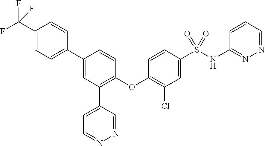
C1(C(F)(F)F)=CC=C(C2=CC(C3=CC=NN=C3)=C(OC3=C(Cl)C=C(S(NC4=NN=CC=C4)(=O)=O)C=C3)C=C2)C=C1
